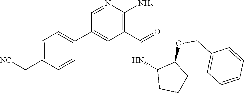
C1=C(C[NC])C=CC(C2=CC(C(=O)NC3CCCC3OCC3=CC=CC=C3)=C(N)N=C2)=C1
